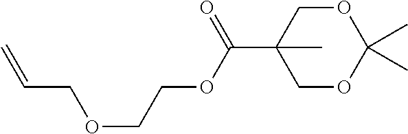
O1CC(C)(C(=O)OCCOCC=C)COC1(C)C
